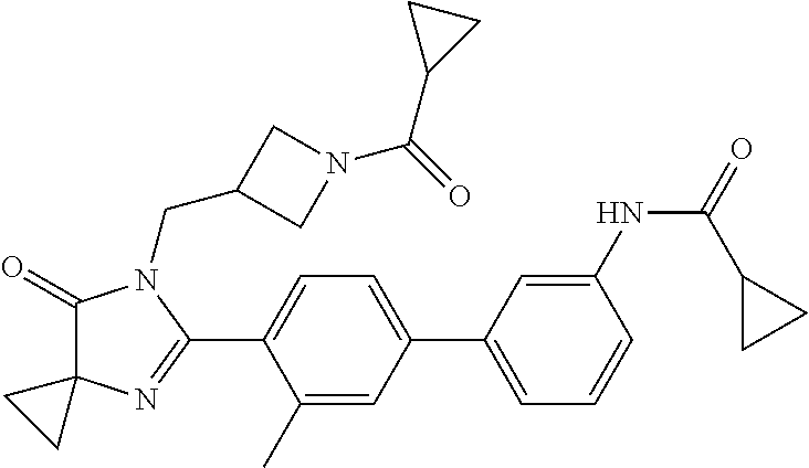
C1(=O)C2(N=C(C3=CC=C(C4=CC=CC(NC(=O)C5CC5)=C4)C=C3C)N1CC1CN(C(=O)C3CC3)C1)CC2
